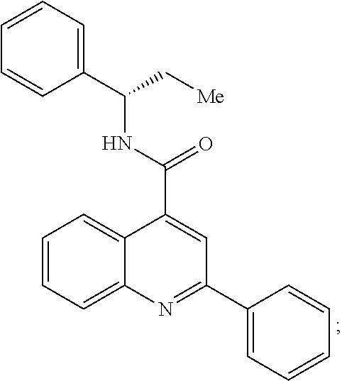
C1(C2=NC3=CC=CC=C3C(C(NC(C3=CC=CC=C3)C[Me])=O)=C2)=CC=CC=C1
